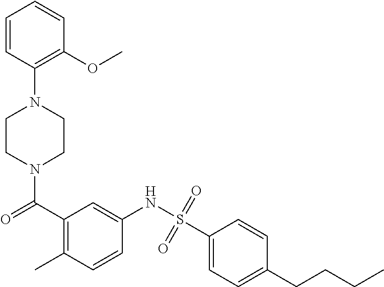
N1(C(=O)C2=C(C)C=CC(NS(C3=CC=C(CCCC)C=C3)(=O)=O)=C2)CCN(C2=C(OC)C=CC=C2)CC1
